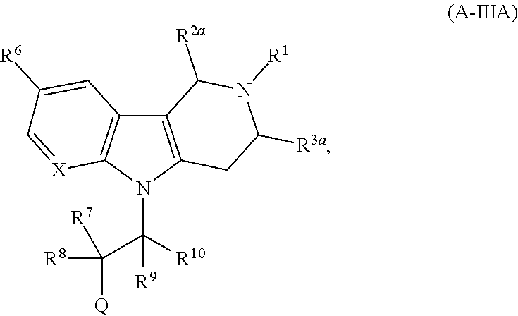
C12=C(N(C([R10])(C([R8])([Q])[R7])[R9])C3=C1C=C([R6])C=[X]3)CC([R3a])N([R1])C2[R2a]
